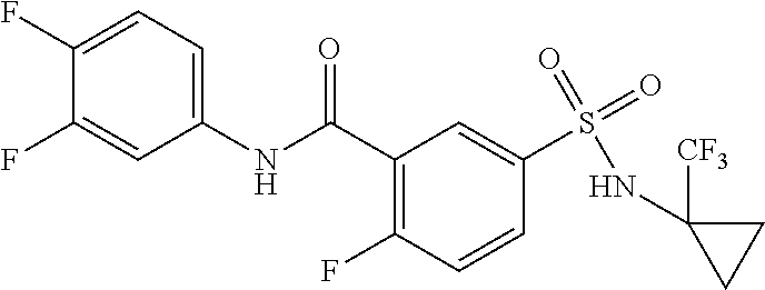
C1(C(NC2=CC=C(F)C(F)=C2)=O)=C(F)C=CC(S(=O)(=O)NC2([CF3])CC2)=C1
